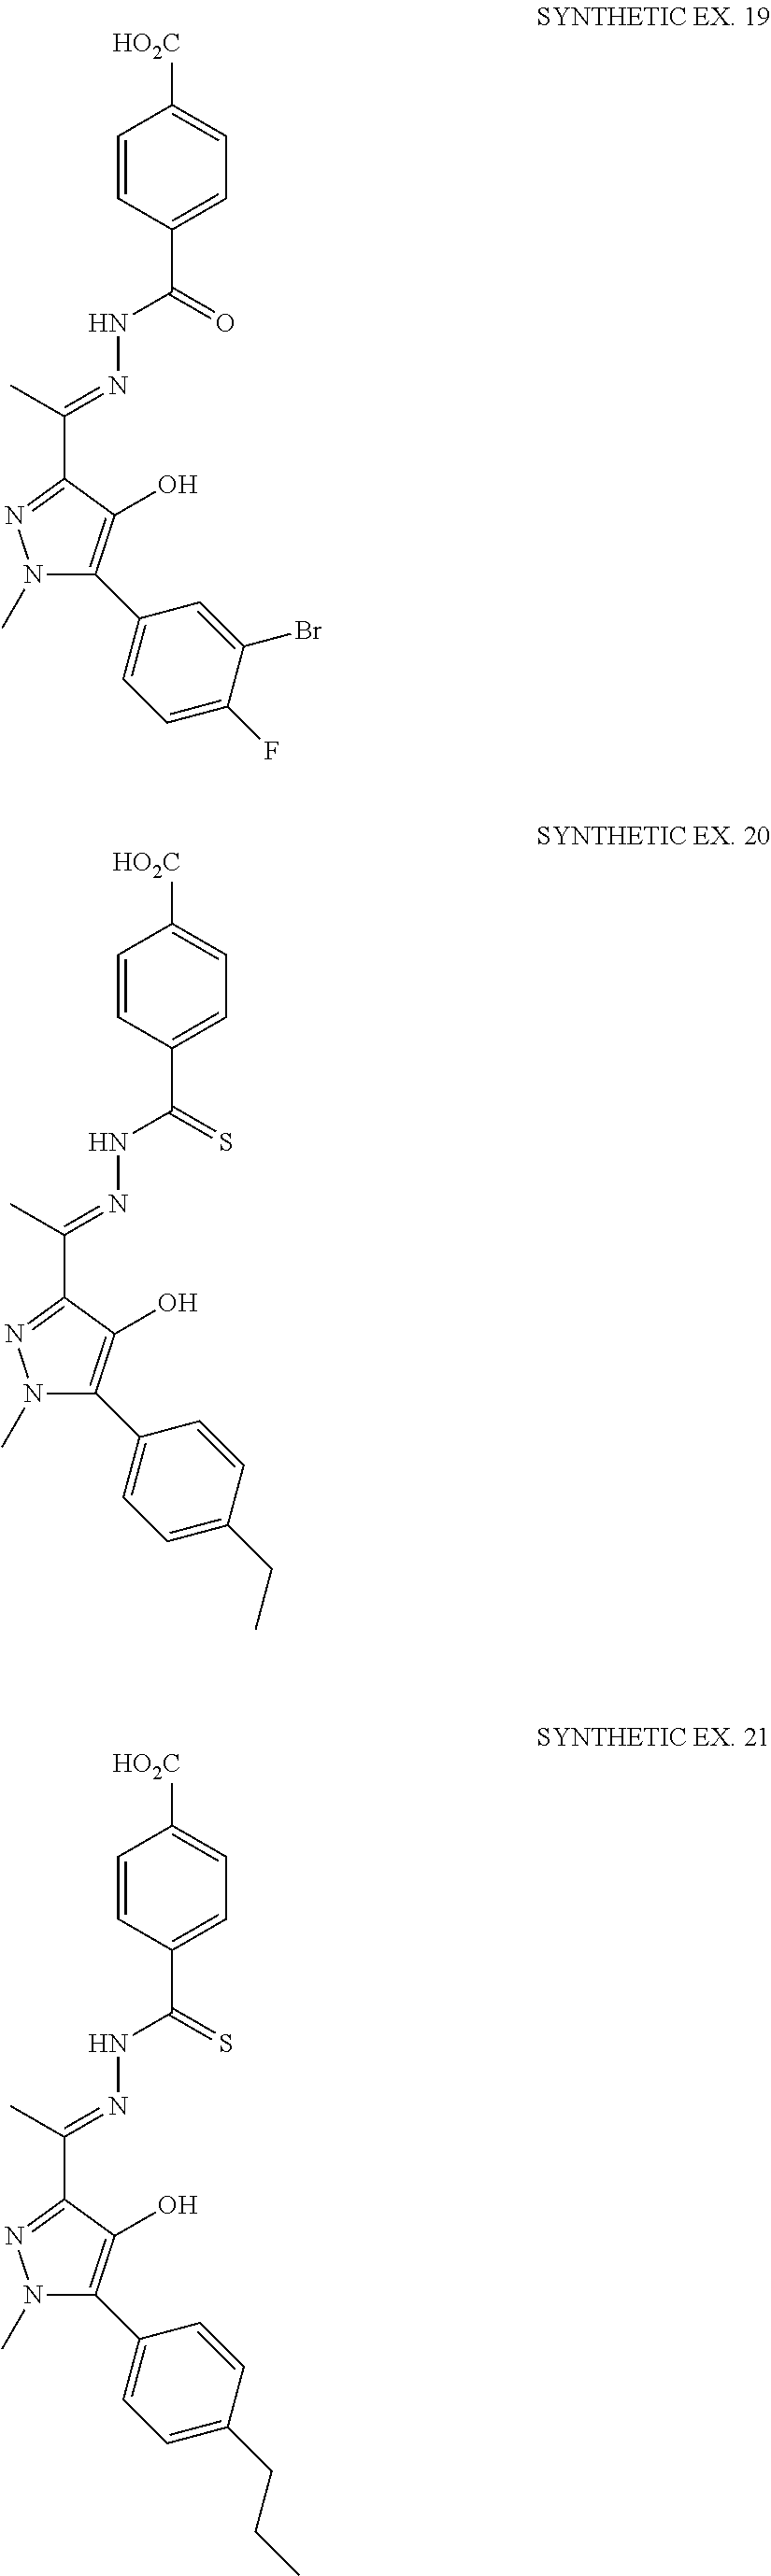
C1=CC(C(=O)NN=C(C)C2=NN(C)C(C3=CC=C(F)C(Br)=C3)=C2O)=CC=C1[HO2C].C1=CC(C(=S)NN=C(C)C2=NN(C)C(C3=CC=C(CC)C=C3)=C2O)=CC=C1[HO2C].C1=CC(C(=S)NN=C(C)C2=NN(C)C(C3=CC=C(CCC)C=C3)=C2O)=CC=C1[HO2C]
